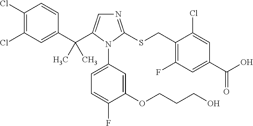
C1(C(C)(C)C2=CN=C(SCC3=C(F)C=C(C(=O)O)C=C3Cl)N2C2=CC=C(F)C(OCCCO)=C2)=CC(Cl)=C(Cl)C=C1
